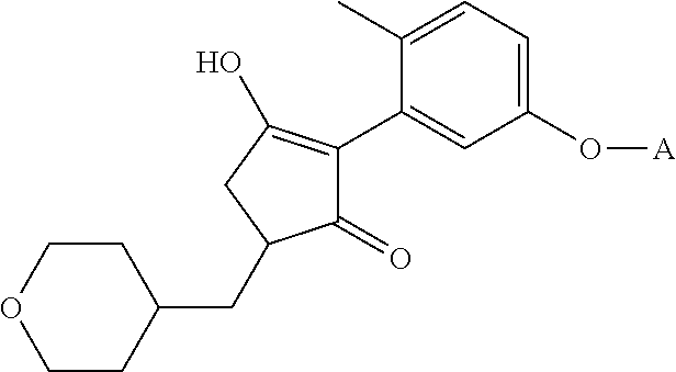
C1(=O)C(C2=CC(O[A])=CC=C2C)=C(O)CC1CC1CCOCC1
